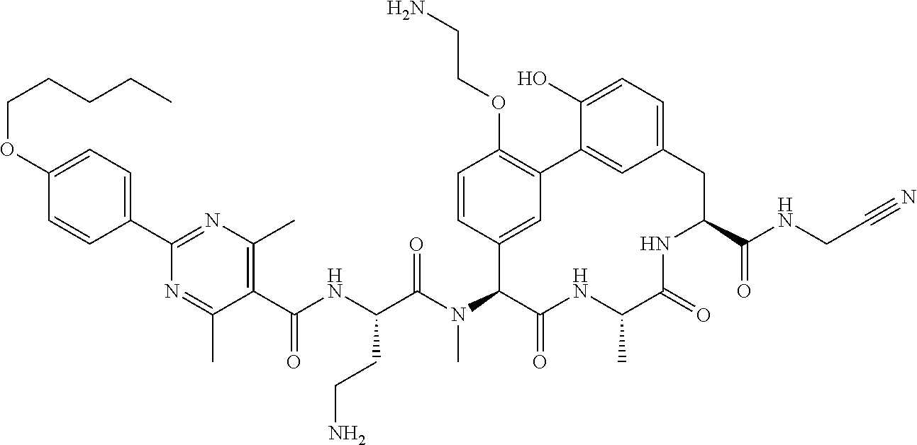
C(C(N(C1C(=O)NC(C)C(=O)NC(C(NCC#N)=O)CC2=CC=C(O)C(=C2)C2=C(OCCN)C=CC1=C2)C)=O)(NC(C1=C(C)N=C(C2=CC=C(OCCCCC)C=C2)N=C1C)=O)CCN
